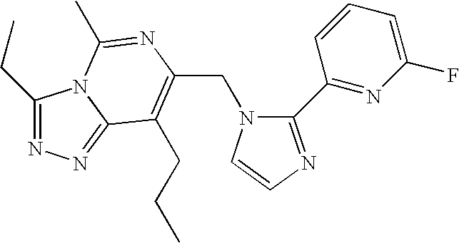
C(N1C(C2=NC(F)=CC=C2)=NC=C1)C1=C(CCC)C2=NN=C(CC)N2C(C)=N1
